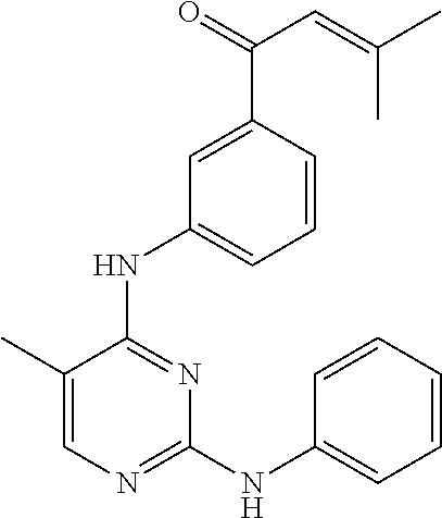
C1(C)=CN=C(NC2=CC=CC=C2)N=C1NC1=CC=CC(C(C=C(C)C)=O)=C1
